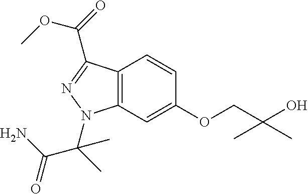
C1(OCC(O)(C)C)=CC2=C(C=C1)C(C(=O)OC)=NN2C(C)(C(N)=O)C
